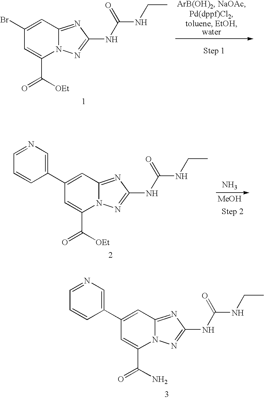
C1=C(C([OEt])=O)N2C(=NC(NC(NCC)=O)=N2)C=C1Br.N.[MeOH].C1=C(C([OEt])=O)N2C(=NC(NC(NCC)=O)=N2)C=C1C1=CN=CC=C1.C1=C(C(N)=O)N2C(=NC(NC(NCC)=O)=N2)C=C1C1=CN=CC=C1
